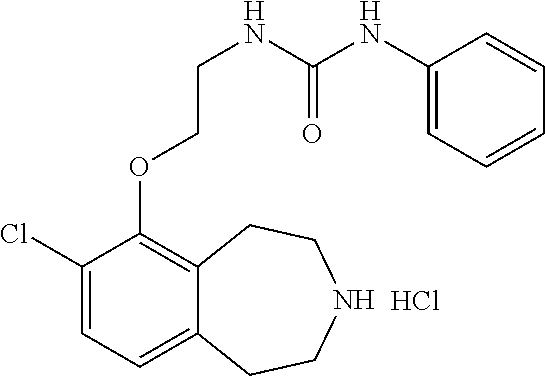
C1(Cl)=CC=C2C(=C1OCCNC(=O)NC1=CC=CC=C1)CCNCC2.Cl
